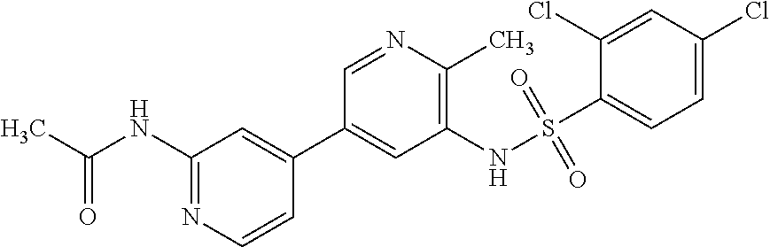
N(C1=NC=CC(C2=CC(NS(C3=CC=C(Cl)C=C3Cl)(=O)=O)=C(C)N=C2)=C1)C(C)=O
